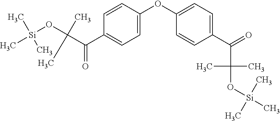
C1(OC2=CC=C(C(C(O[Si](C)(C)C)(C)C)=O)C=C2)=CC=C(C(C(O[Si](C)(C)C)(C)C)=O)C=C1
